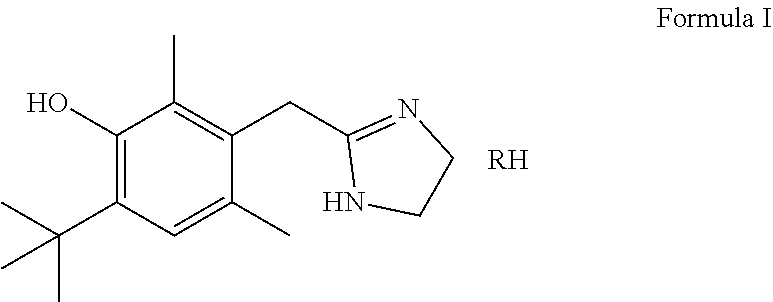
CC(C)(C1=C(O)C(C)=C(CC2=NCCN2)C(C)=C1)C.[RH]
